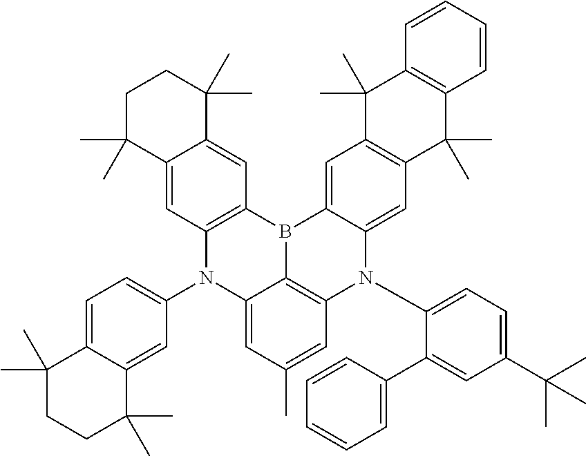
C12=CC(C)=CC3=C1B(C1=CC4=C(C=C1N3C1=CC=C(C(C)(C)C)C=C1C1=CC=CC=C1)C(C)(C)C1=C(C4(C)C)C=CC=C1)C1=C(N2C2=CC=C3C(=C2)C(C)(C)CCC3(C)C)C=C2C(=C1)C(C)(C)CCC2(C)C
